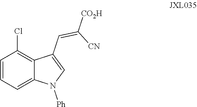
C1=CC=C2C(=C1Cl)C(C=C([CN])[CO2H])=CN2[Ph]
